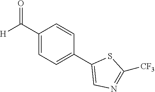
C1(C([H])=O)=CC=C(C2=CN=C([CF3])S2)C=C1
